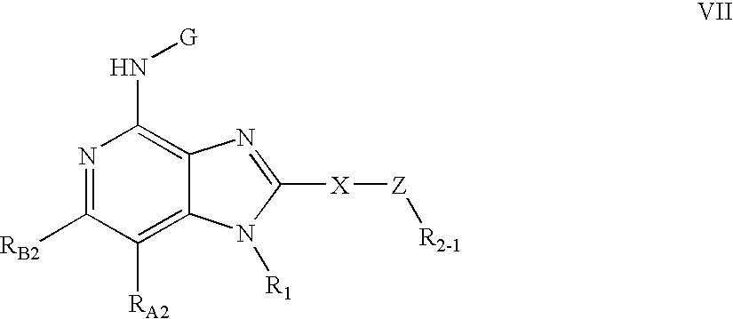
[RA2]C1=C2C(=C(N[G])N=C1[RB2])N=C([X][Z][R2-1])N2[R1]
